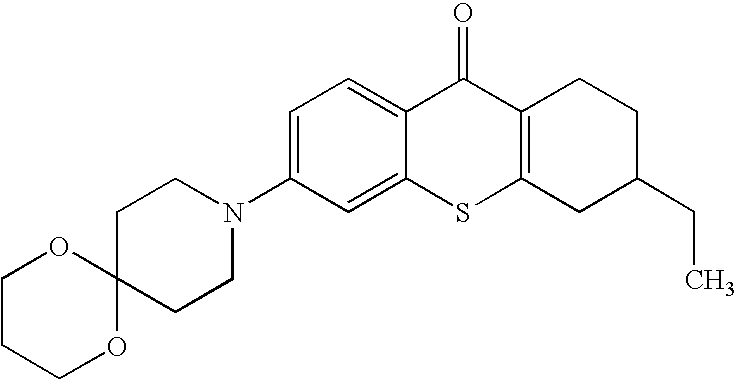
N1(C2=CC=C3C(=C2)SC2=C(C3=O)CCC(CC)C2)CCC2(CC1)OCCCO2
